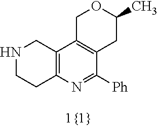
C1C2=C(CC(C)O1)C([Ph])=NC1=C2CNCC1
